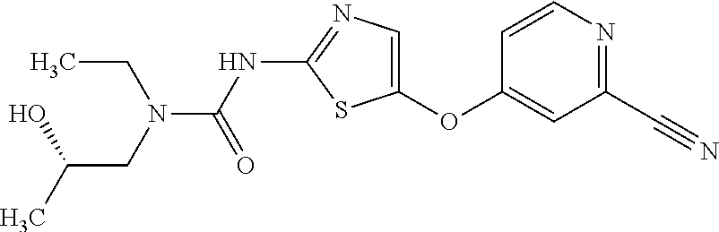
O(C1=CN=C(NC(=O)N(CC)CC(O)C)S1)C1=CC(C#N)=NC=C1
